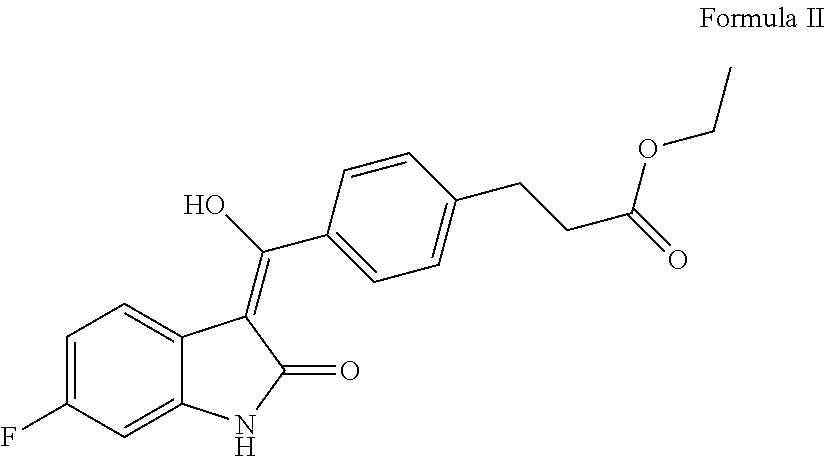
C1=C(F)C=C2C(=C1)C(=C(O)C1=CC=C(CCC(=O)OCC)C=C1)C(=O)N2
